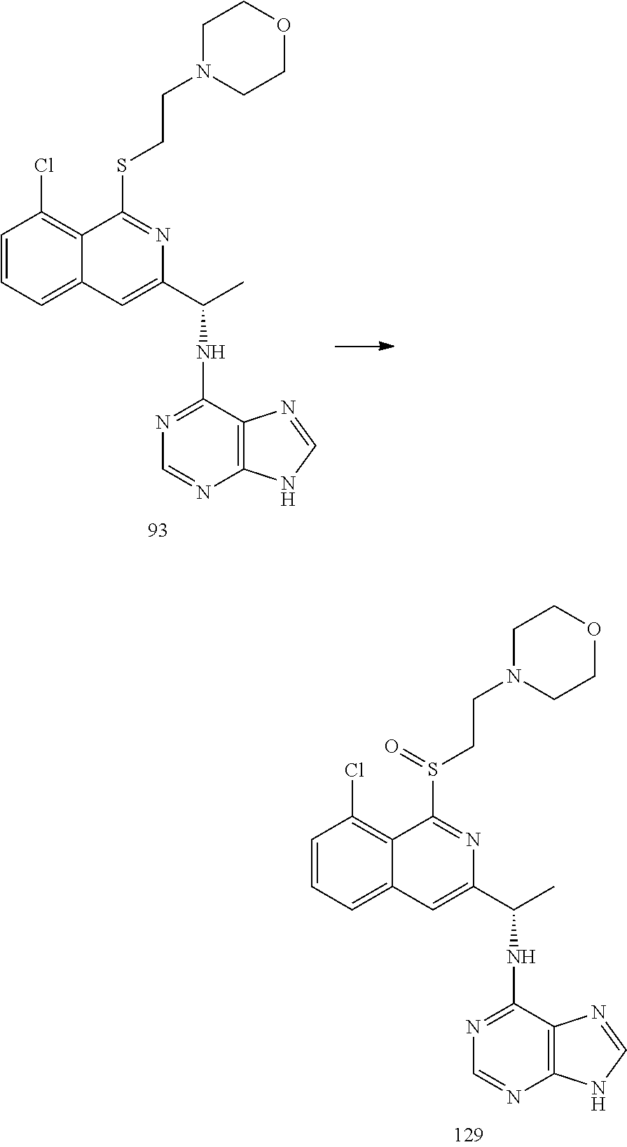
C1=CC=C2C(=C1Cl)C(SCCN1CCOCC1)=NC(C(C)NC1=NC=NC3=C1N=CN3)=C2.C1=CC=C2C(=C1Cl)C(S(CCN1CCOCC1)=O)=NC(C(C)NC1=NC=NC3=C1N=CN3)=C2
